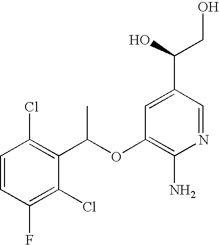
C1=CC(Cl)=C(C(OC2=C(N)N=CC(C(CO)O)=C2)C)C(Cl)=C1F
